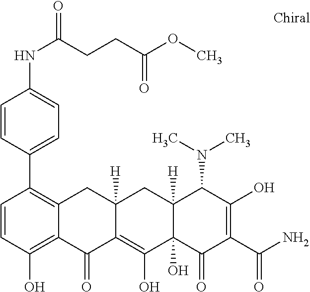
C12([H])C(O)(C(=O)C(C(N)=O)=C(O)C1N(C)C)C(O)=C1C([H])(C2)CC2=C(C3=CC=C(NC(=O)CCC(OC)=O)C=C3)C=CC(O)=C2C1=O
